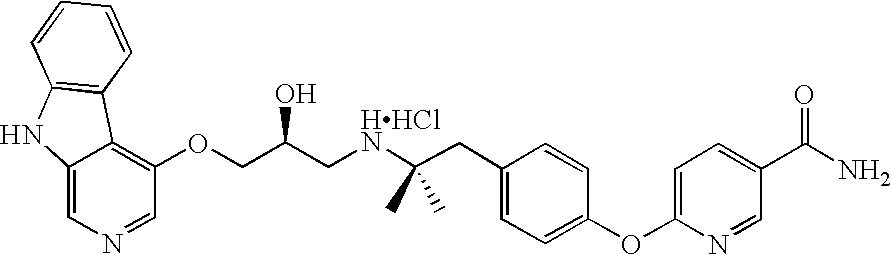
C1=NC=C2C(=C1OCC(C[HHClN]C(CC1=CC=C(OC3=CC=C(C(N)=O)C=N3)C=C1)(C)C)O)C1=C(N2)C=CC=C1
